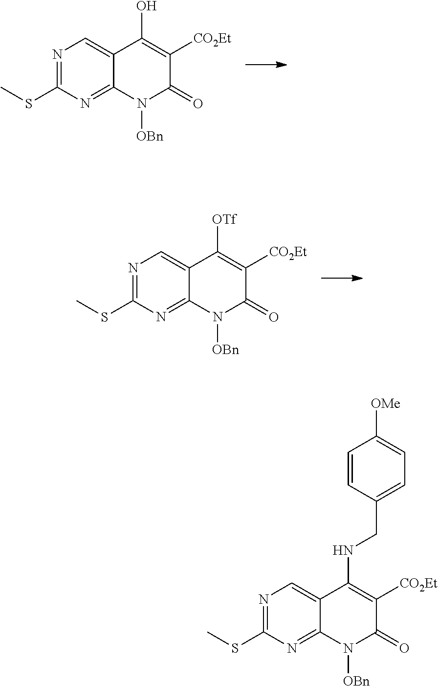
N1=C(SC)N=C2C(=C1)C(O)=C([CO2Et])C(=O)N2[OBn].N1=C(SC)N=C2C(=C1)C([OTf])=C([CO2Et])C(=O)N2[OBn].N1=C(SC)N=C2C(=C1)C(NCC1=CC=C([OMe])C=C1)=C([CO2Et])C(=O)N2[OBn]
